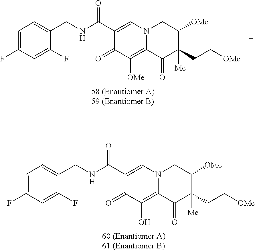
C1(C(NCC2=CC=C(F)C=C2F)=O)=CN2C(=C([OMe])C1=O)C(=O)C(CC[OMe])([Me])C([OMe])C2.C1(C(NCC2=CC=C(F)C=C2F)=O)=CN2C(=C(O)C1=O)C(=O)C(CC[OMe])([Me])C([OMe])C2
